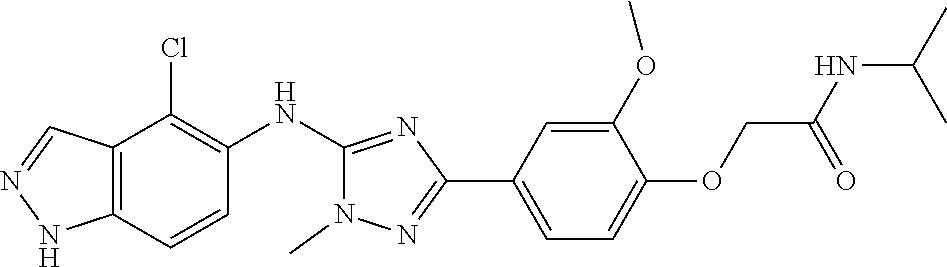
C12=C(NN=C1)C=CC(NC1=NC(C3=CC=C(OCC(NC(C)C)=O)C(OC)=C3)=NN1C)=C2Cl
